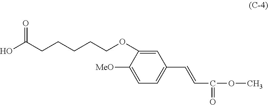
OC(CCCCCOC1=CC(C=CC(=O)OC)=CC=C1[MeO])=O
